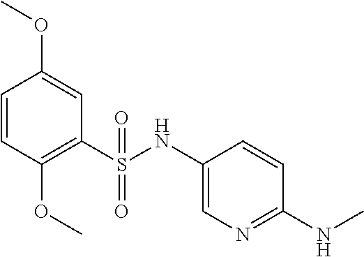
C1=CC(OC)=C(S(NC2=CN=C(NC)C=C2)(=O)=O)C=C1OC
